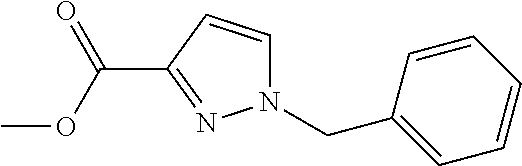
C1(C(=O)OC)=NN(CC2=CC=CC=C2)C=C1
